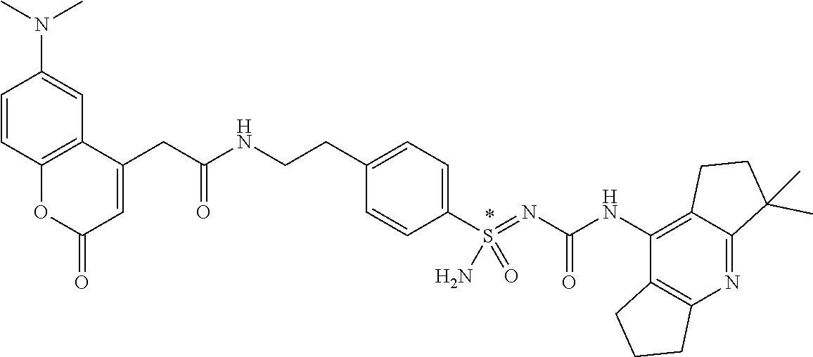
C12=C(NC(N=S(C3=CC=C(CCNC(CC4=CC(=O)OC5=C4C=C(N(C)C)C=C5)=O)C=C3)(=O)N)=O)C3=C(N=C1C(C)(C)CC2)CCC3
